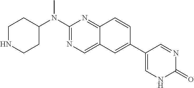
C1NCCC(N(C2=NC=C3C(=N2)C=CC(C2=CNC(=O)N=C2)=C3)C)C1
